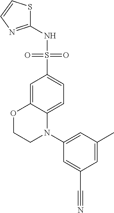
C1(NS(C2=CC=C3C(=C2)OCCN3C2=CC(C)=CC(C#N)=C2)(=O)=O)=NC=CS1
